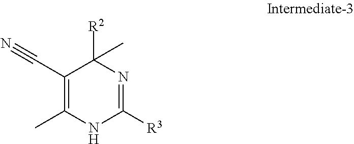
C1(C#N)=C(C)NC([R3])=NC1([R2])C
